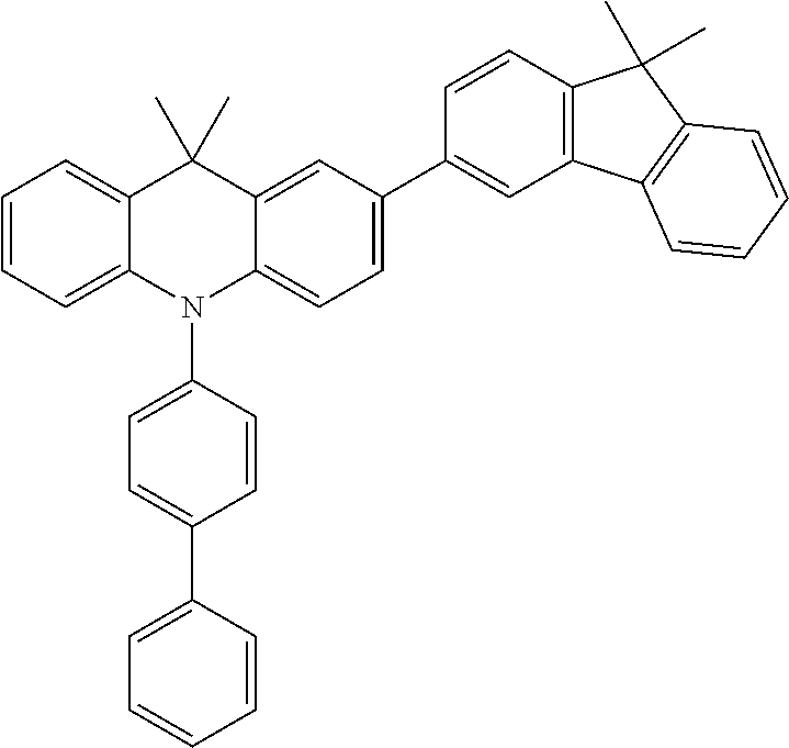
C1=CC=C2C(=C1)C(C)(C)C1=CC(C3=CC4=C(C=C3)C(C)(C)C3=C4C=CC=C3)=CC=C1N2C1=CC=C(C2=CC=CC=C2)C=C1
